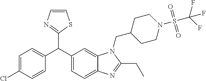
C(C1=CC=C2C(=C1)N(CC1CCN(S(=O)(=O)C(F)(F)F)CC1)C(CC)=N2)(C1=CC=C(Cl)C=C1)C1=NC=CS1
